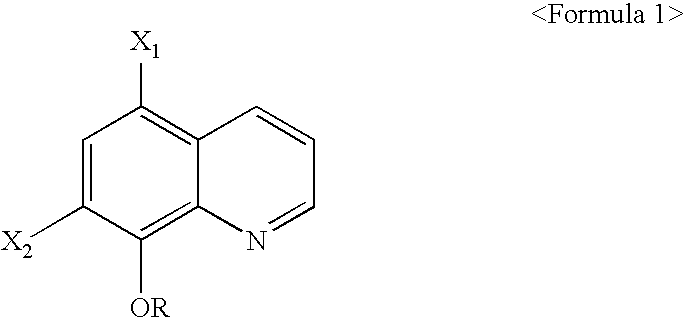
C1=C([X2])C([OR])=C2C(=C1[X1])C=CC=N2
